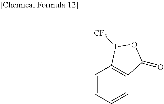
C1=CC=CC2=C1I([CF3])OC2=O
